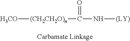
[H3CO][(CH2CH2O)n]C(N[(LY)])=O
